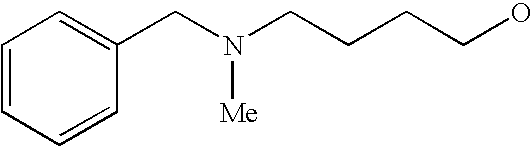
C(CCCO)N(CC1=CC=CC=C1)[Me]
